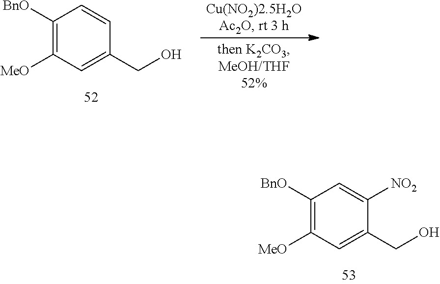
C1([BnO])=C([MeO])C=C(CO)C([NO2])=C1.C1([BnO])=C([MeO])C=C(CO)C=C1
